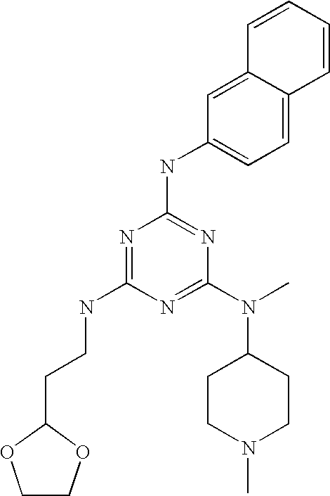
N1=C(NCCC2OCCO2)N=C(N(C)C2CCN(C)CC2)N=C1NC1=CC=C2C(=C1)C=CC=C2
